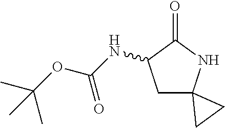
C1C2(NC(=O)C1NC(OC(C)(C)C)=O)CC2
